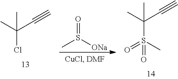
O=S([ONa])C.C(Cl)(C)(C#C)C.C(S(C)(=O)=O)(C)(C#C)C
